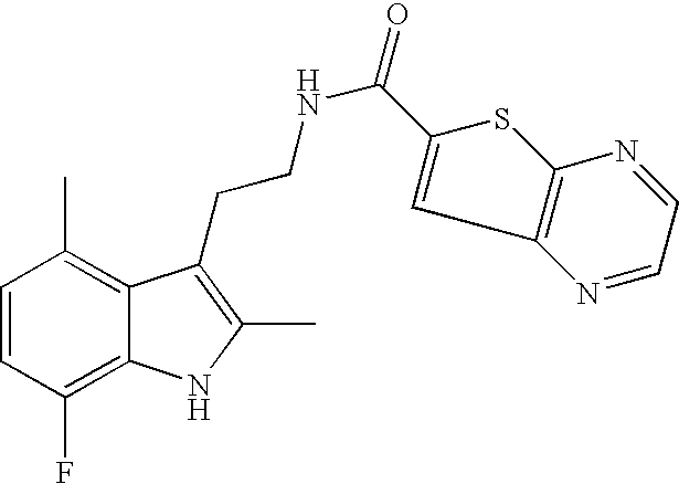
C1=CC(F)=C2C(=C1C)C(CCNC(=O)C1=CC3=C(N=CC=N3)S1)=C(C)N2
